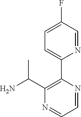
C1(C2=CC=C(F)C=N2)=C(C(N)C)N=CC=N1
